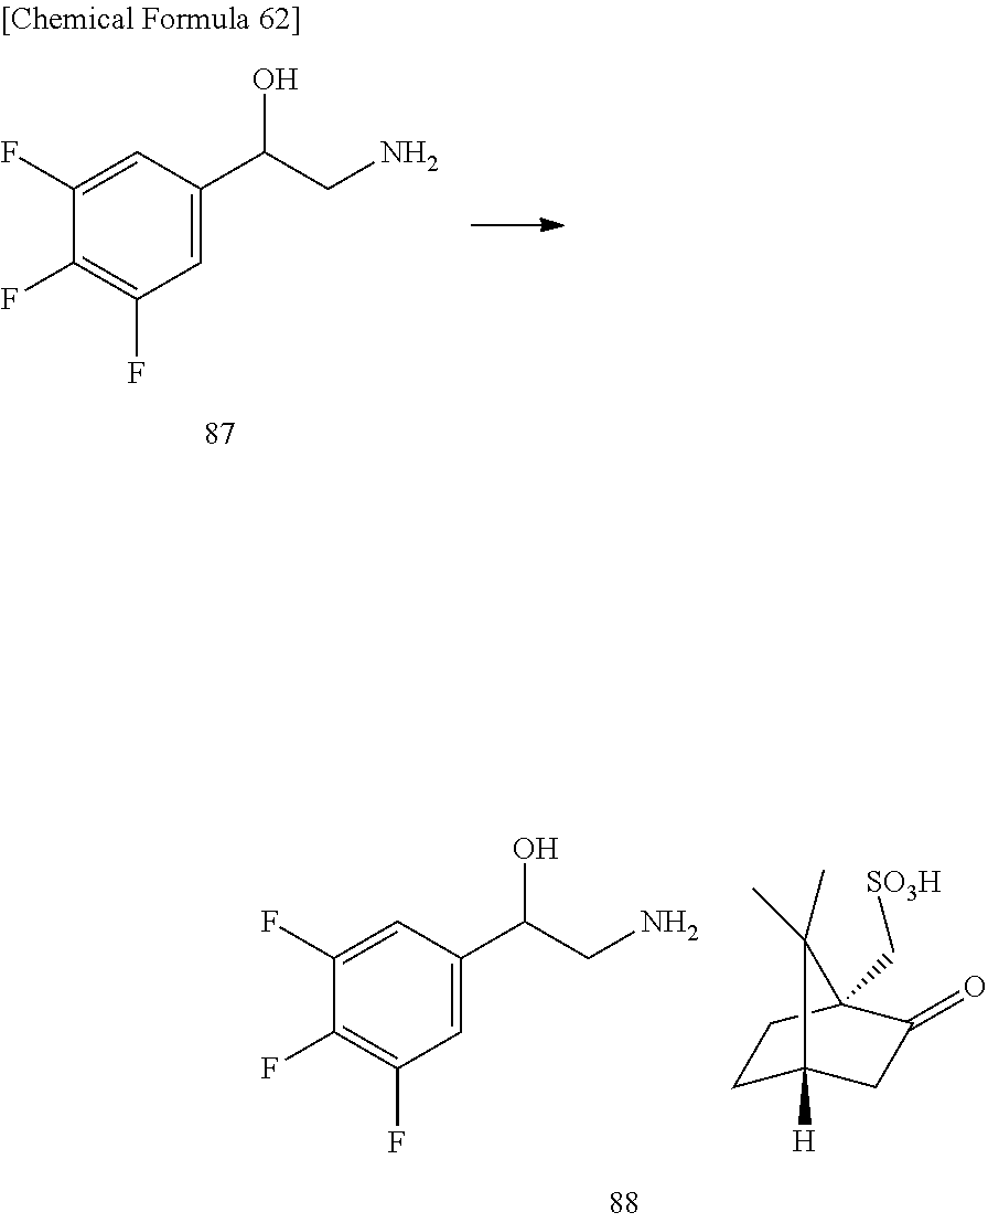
C1(F)=CC(C(CN)O)=CC(F)=C1F.C1(F)=CC(C(CN)O)=CC(F)=C1F.C1C2([H])CC(=O)C(C[SO3H])(C1)C2(C)C
